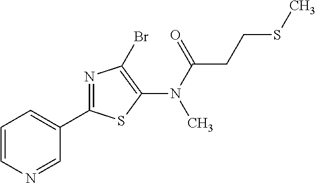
C1(C2=NC(Br)=C(N(C(=O)CCSC)C)S2)=CC=CN=C1
